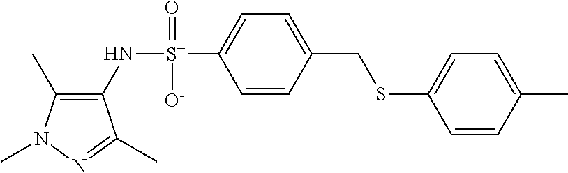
C1(C)=C(N[S+](C2=CC=C(CSC3=CC=C(C)C=C3)C=C2)(=O)[O-])C(C)=NN1C
